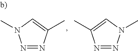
N1=NC(C)=CN1C.N1=NN(C)C=C1C
